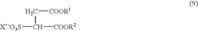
C(C([X+-O3S])[COOR2])[COOR1]
